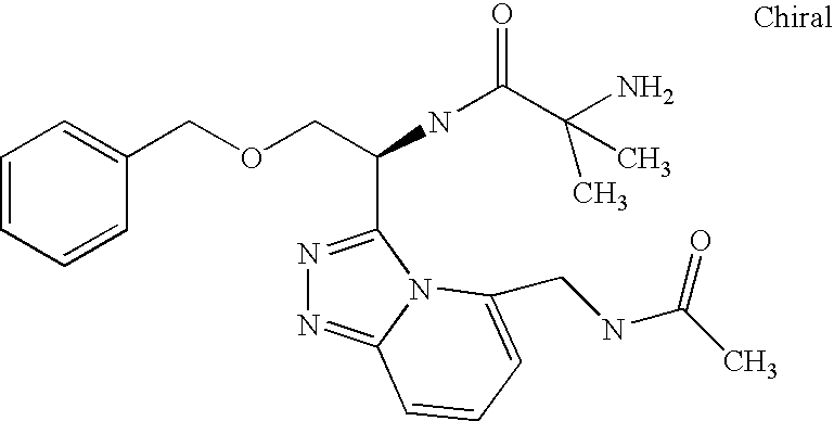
C1=CC=CC(COCC(C2=NN=C3N2C(CNC(C)=O)=CC=C3)NC(C(N)(C)C)=O)=C1
